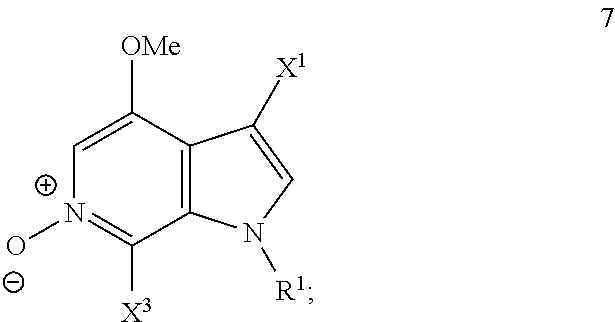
C12=C(C([X1])=CN1[R1])C([OMe])=C[N+]([O-])=C2[X3]
